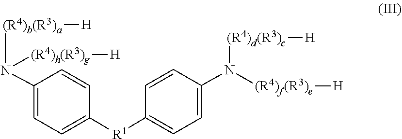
N(C1=CC=C([R1]C2=CC=C(N([(R4)b(R3)a][H])[(R4)h(R3)g][H])C=C2)C=C1)([(R4)d(R3)c][H])[(R4)f(R3)e][H]
